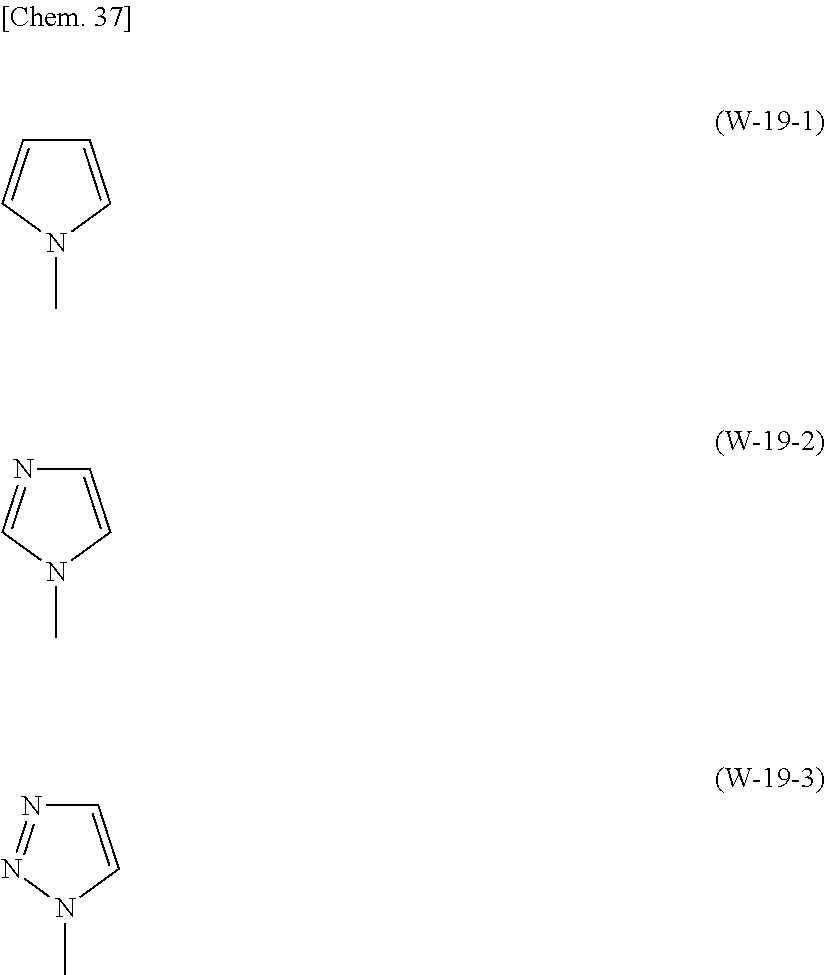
C1=CN(C)C=C1.C1=CN(C)C=N1.C1=CN(C)N=N1
